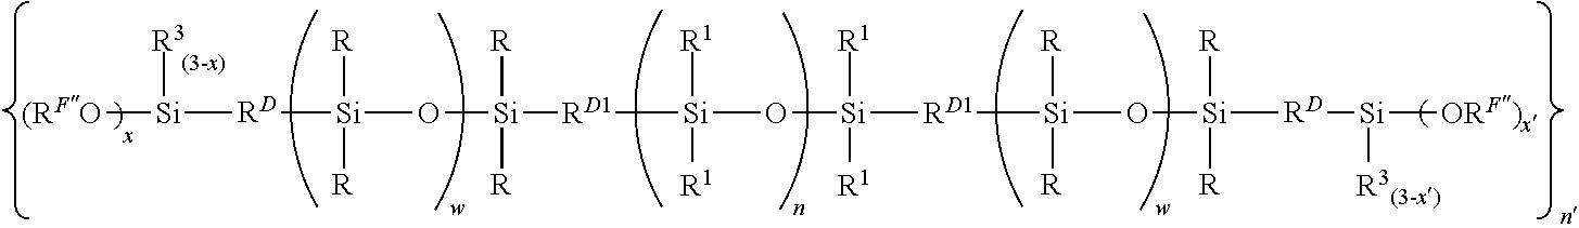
[(RFO][Si]([RD][Si](O[Si]([RD1][Si](O[Si]([RD1][Si](O[Si]([RD][Si]([ORF)x])[R3(3-x)])([R])[R])([R])[R])([R1])[R1])([R1])[R1])([R])[R])([R])[R])[R3]
